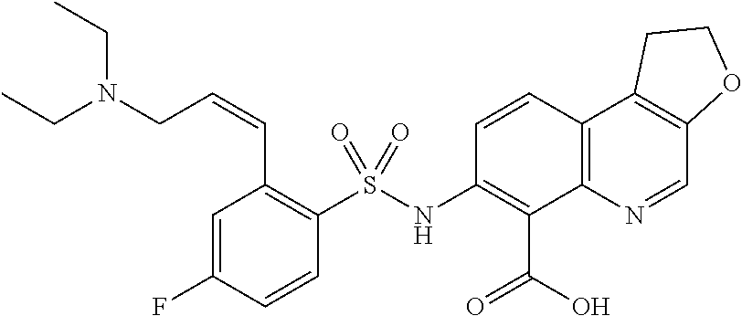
C1(NS(C2=C(C=CCN(CC)CC)C=C(F)C=C2)(=O)=O)=C(C(=O)O)C2=C(C=C1)C1=C(C=N2)OCC1
